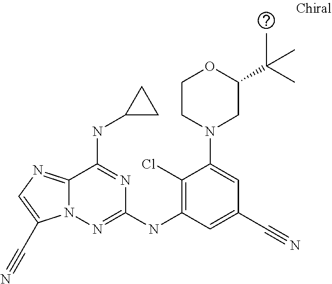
C1(Cl)=C(NC2=NN3C(=NC=C3C#N)C(NC3CC3)=N2)C=C(C#N)C=C1N1CC(C(C)(C)C)OCC1
